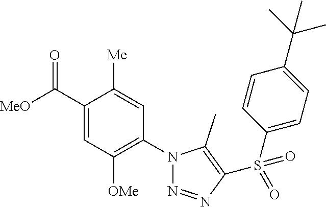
C1(C([MeO])=O)=CC([OMe])=C(N2N=NC(S(C3=CC=C(C(C)(C)C)C=C3)(=O)=O)=C2C)C=C1[Me]
